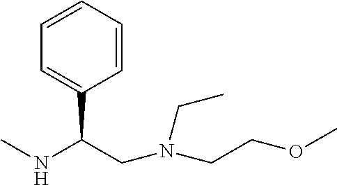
CNC(C1=CC=CC=C1)CN(CC)CCOC
